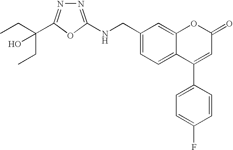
C1(CNC2=NN=C(C(CC)(O)CC)O2)=CC=C2C(=C1)OC(=O)C=C2C1=CC=C(F)C=C1
